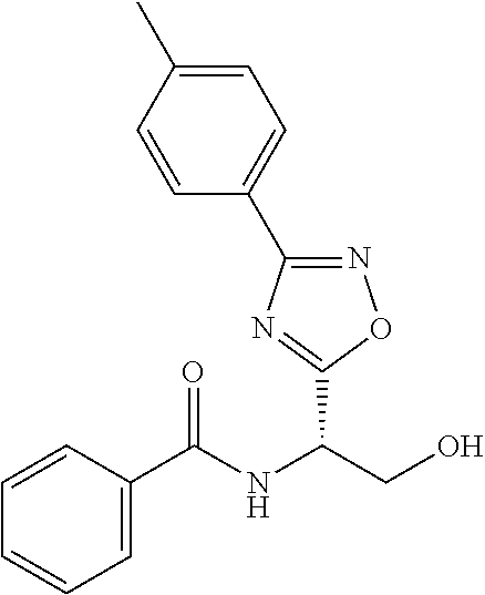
C1=C(C(=O)NC(CO)C2=NC(C3=CC=C(C)C=C3)=NO2)C=CC=C1
